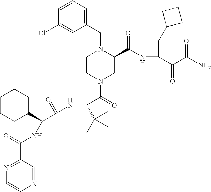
C1=CC=C(CN2CCN(C(=O)C(NC(C(C3CCCCC3)NC(C3=NC=CN=C3)=O)=O)C(C)(C)C)CC2C(NC(C(C(N)=O)=O)CC2CCC2)=O)C=C1Cl
